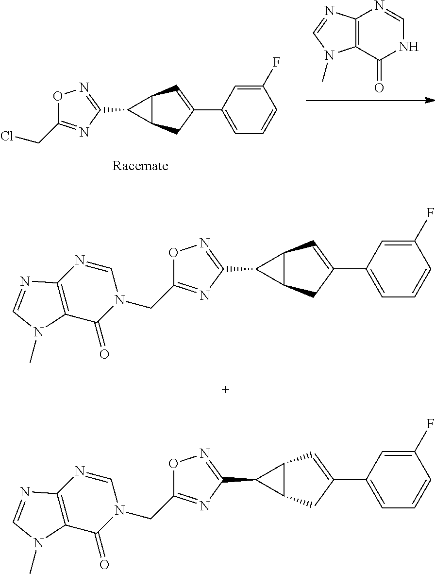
C12=C(C(=O)NC=N1)N(C)C=N2.C1(C2=CC=CC(F)=C2)=CC2C(C1)C2C1=NOC(CCl)=N1.C1(C2=CC=CC(F)=C2)=CC2C(C1)C2C1=NOC(CN2C(=O)C3=C(N=C2)N=CN3C)=N1.C1(C2=CC=CC(F)=C2)=CC2C(C1)C2C1=NOC(CN2C(=O)C3=C(N=C2)N=CN3C)=N1
